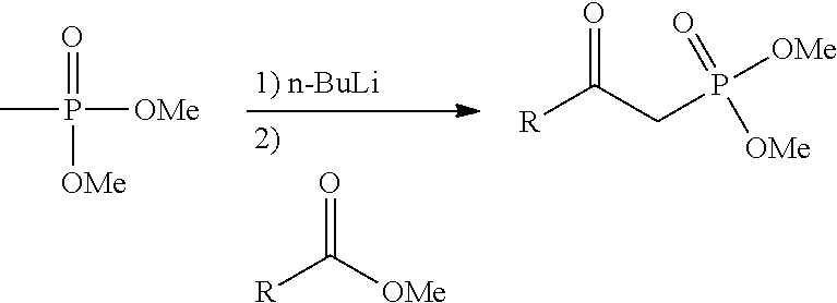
[R]C([OMe])=O.CP([OMe])(=O)[OMe].[R]C(CP([OMe])(=O)[OMe])=O
